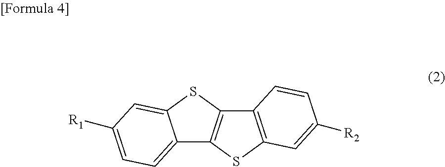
C12=CC=C([R1])C=C1SC1=C2SC2=C1C=CC([R2])=C2
